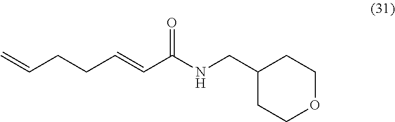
C=CCCC=CC(NCC1CCOCC1)=O
